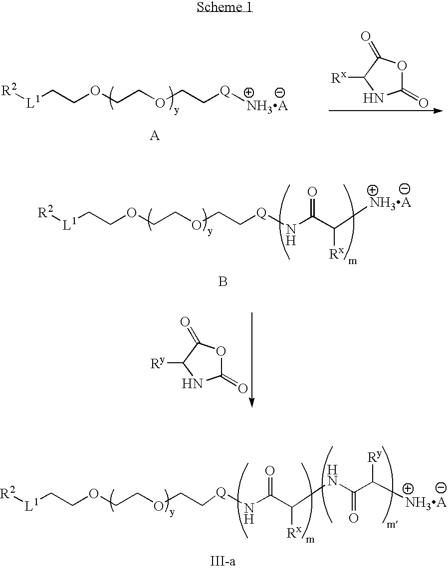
[R2][L1]CCOCCOCC[Q][NH3A].C1(=O)OC(=O)C([Rx])N1.[R2][L1]CCOCCOCC[Q]NC(C([NH3A])[Rx])=O.B.C1(=O)OC(=O)C([Ry])N1.[R2][L1]CCOCCOCC[Q]NC(C(NC(=O)C([Ry])[NH3A])[Rx])=O
